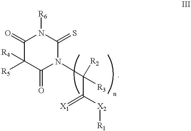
C1([R5])([R4])C(=O)N(C([R3])([R2])C(=[X1])[X2][R1])C(=S)N([R6])C1=O
